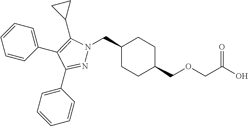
C1(CN2N=C(C3=CC=CC=C3)C(C3=CC=CC=C3)=C2C2CC2)CCC(COCC(O)=O)CC1
